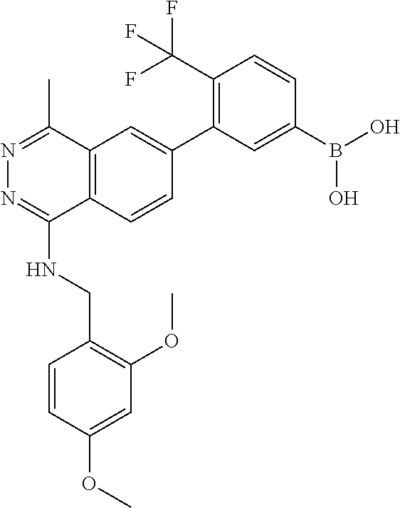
O(C)C1=CC(OC)=C(CNC2=NN=C(C)C3=C2C=CC(C2=C(C(F)(F)F)C=CC(B(O)O)=C2)=C3)C=C1
